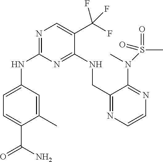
C1=C(NC2=NC=C(C(F)(F)F)C(NCC3=NC=CN=C3N(C)S(C)(=O)=O)=N2)C=C(C)C(C(N)=O)=C1
